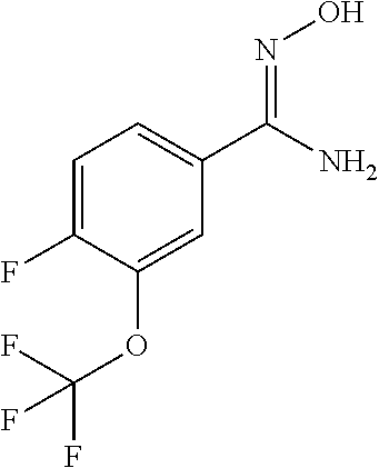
C1(OC(F)(F)F)=CC(C(=NO)N)=CC=C1F
